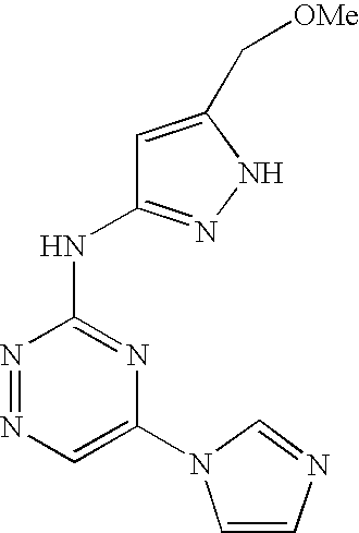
C1=C(N2C=CN=C2)N=C(NC2=NNC(C[OMe])=C2)N=N1
